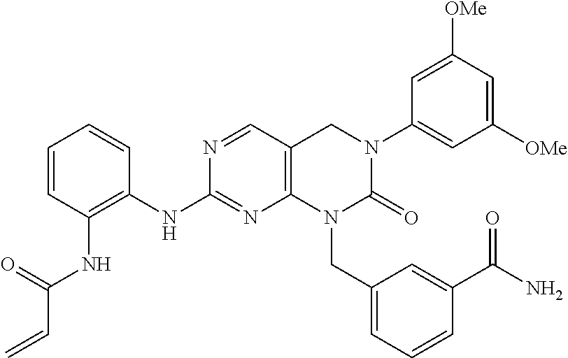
C1=CC(NC(C=C)=O)=C(NC2=NC3=C(C=N2)CN(C2=CC([OMe])=CC([OMe])=C2)C(=O)N3CC2=CC=CC(C(N)=O)=C2)C=C1
